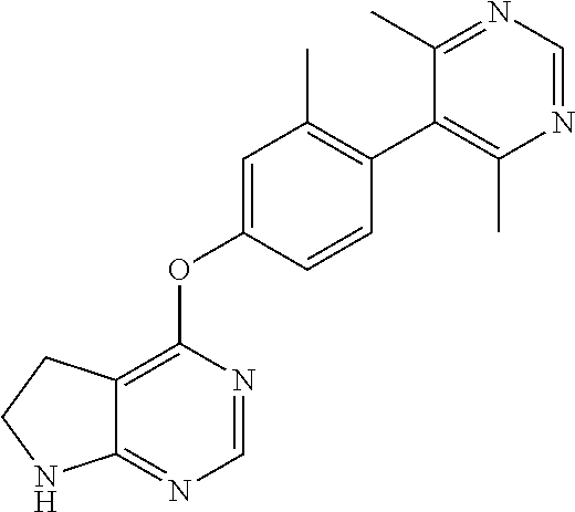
C12=C(OC3=CC(C)=C(C4=C(C)N=CN=C4C)C=C3)N=CN=C1NCC2
